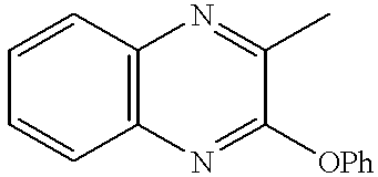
C1=CC2=C(C=C1)N=C([OPh])C(C)=N2
